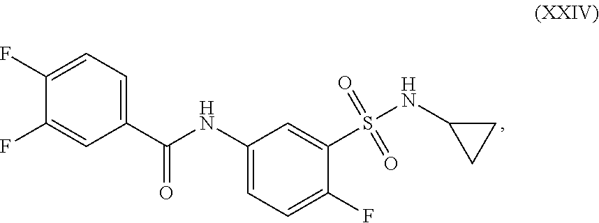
C1(C(NC2=CC=C(F)C(S(NC3CC3)(=O)=O)=C2)=O)=CC=C(F)C(F)=C1
